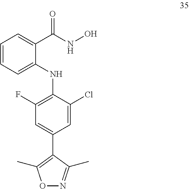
C1=CC=C(NC2=C(F)C=C(C3=C(C)ON=C3C)C=C2Cl)C(C(NO)=O)=C1
